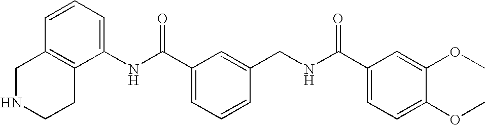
C1(NC(C2=CC=CC(CNC(C3=CC=C(OC)C(OC)=C3)=O)=C2)=O)=CC=CC2=C1CCNC2
